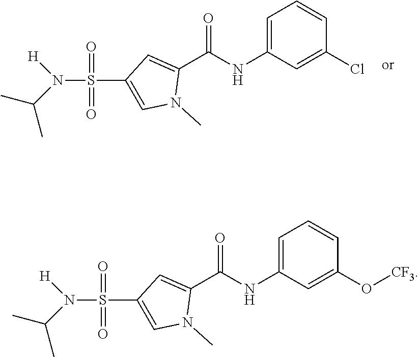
C1(S(N([H])C(C)C)(=O)=O)=CN(C)C(C(NC2=CC=CC(O[CF3])=C2)=O)=C1.C1(S(N([H])C(C)C)(=O)=O)=CN(C)C(C(NC2=CC=CC(Cl)=C2)=O)=C1
